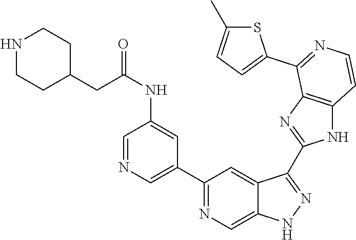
C1(C2=CN=CC(NC(CC3CCNCC3)=O)=C2)=NC=C2C(=C1)C(C1=NC3=C(N1)C=CN=C3C1=CC=C(C)S1)=NN2
